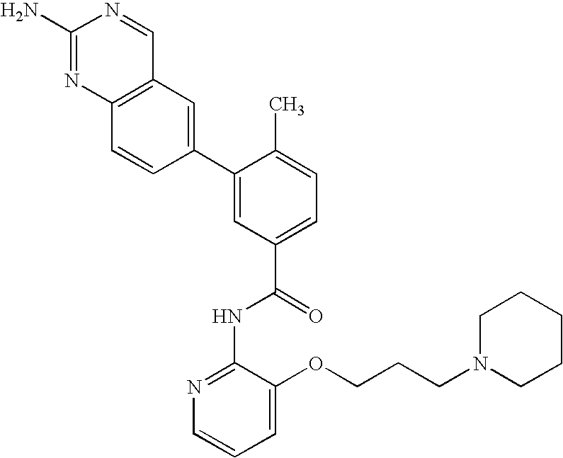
C12=C(N=C(N)N=C1)C=CC(C1=CC(C(=O)NC3=NC=CC=C3OCCCN3CCCCC3)=CC=C1C)=C2
